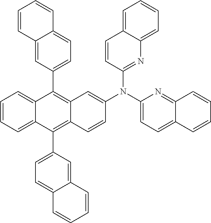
C1=CC=C2C(=C1)C(C1=CC=C3C(=C1)C=CC=C3)=C1C(=C2C2=CC=C3C(=C2)C=CC=C3)C=CC(N(C2=NC3=CC=CC=C3C=C2)C2=CC=C3C(=N2)C=CC=C3)=C1
